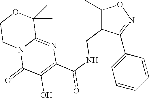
C1CN2C(=NC(C(NCC3=C(C)ON=C3C3=CC=CC=C3)=O)=C(O)C2=O)C(C)(C)O1
